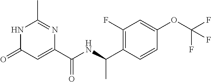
C1(C)=NC(C(NC(C2=C(F)C=C(OC(F)(F)F)C=C2)C)=O)=CC(=O)N1
